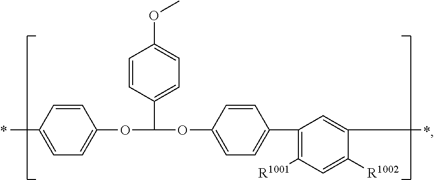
CC1=CC=C(OC(OC2=CC=C(C3=C([R1001])C=C([R1002])C(C)=C3)C=C2)C2=CC=C(OC)C=C2)C=C1
